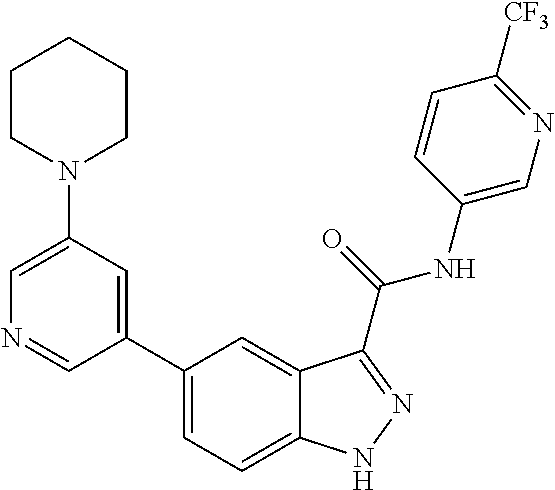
C1(N2CCCCC2)=CN=CC(C2=CC=C3C(=C2)C(C(NC2=CN=C([CF3])C=C2)=O)=NN3)=C1
